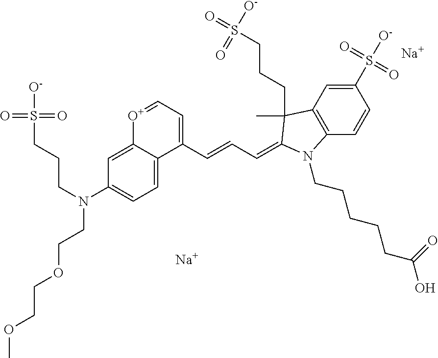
[Na].[Na].C1(S([O-])(=O)=O)=CC2=C(C=C1)N(CCCCCC(O)=O)C(=CC=CC1=CC=[O+]C3=CC(N(CCCS([O-])(=O)=O)CCOCCOC)=CC=C13)C2(C)CCCS(=O)([O-])=O
